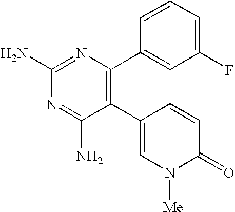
C1(C2=C(C3=CC(F)=CC=C3)N=C(N)N=C2N)=CN([Me])C(=O)C=C1
